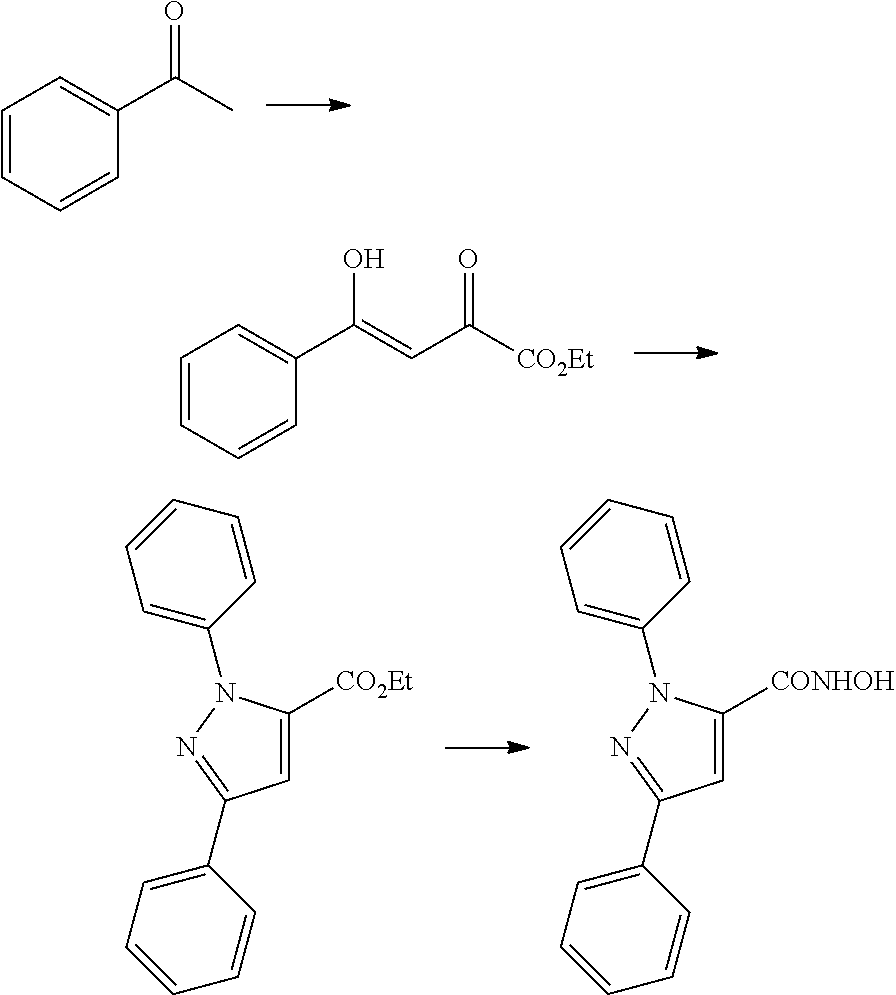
C1=CC=CC(C(C)=O)=C1.C1=CC=CC(C(=CC([CO2Et])=O)O)=C1.C1=C([CO2Et])N(C2=CC=CC=C2)N=C1C1=CC=CC=C1.C1=C([CONHOH])N(C2=CC=CC=C2)N=C1C1=CC=CC=C1
